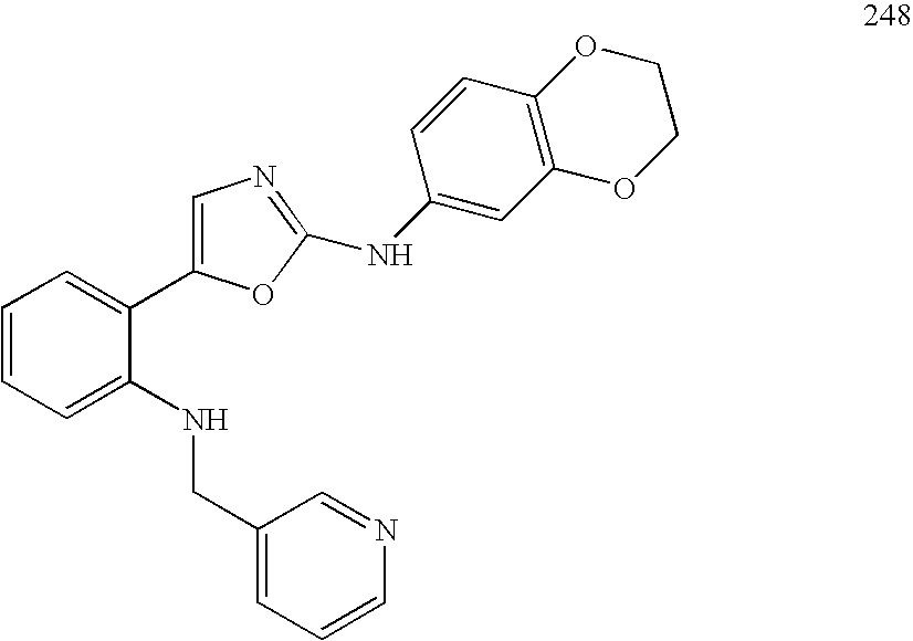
C(C1=CC=CN=C1)NC1=CC=CC=C1C1=CN=C(NC2=CC3=C(C=C2)OCCO3)O1
